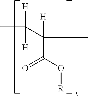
CC([H])([H])C(C)([H])C(O[R])=O
